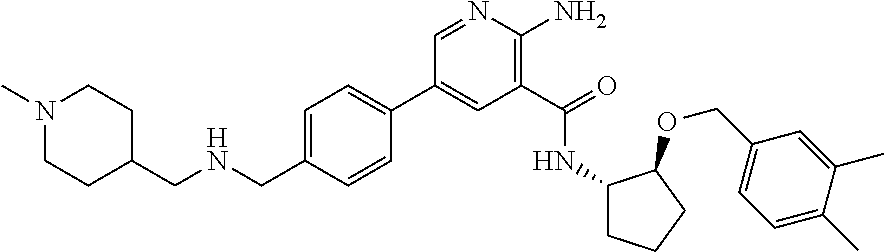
C1(C2=CC=C(CNCC3CCN(C)CC3)C=C2)=CC(C(=O)NC2CCCC2OCC2=CC=C(C)C(C)=C2)=C(N)N=C1
